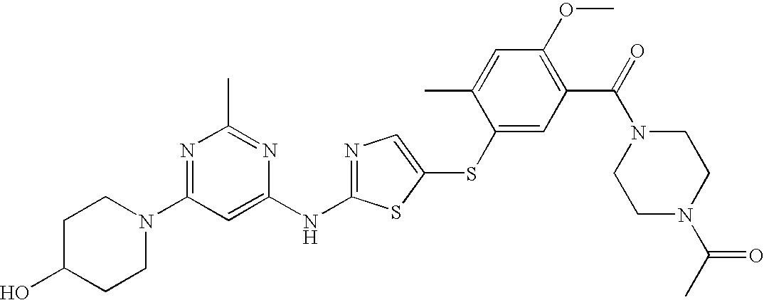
N1=C(N2CCC(O)CC2)C=C(NC2=NC=C(SC3=CC(C(=O)N4CCN(C(C)=O)CC4)=C(OC)C=C3C)S2)N=C1C
